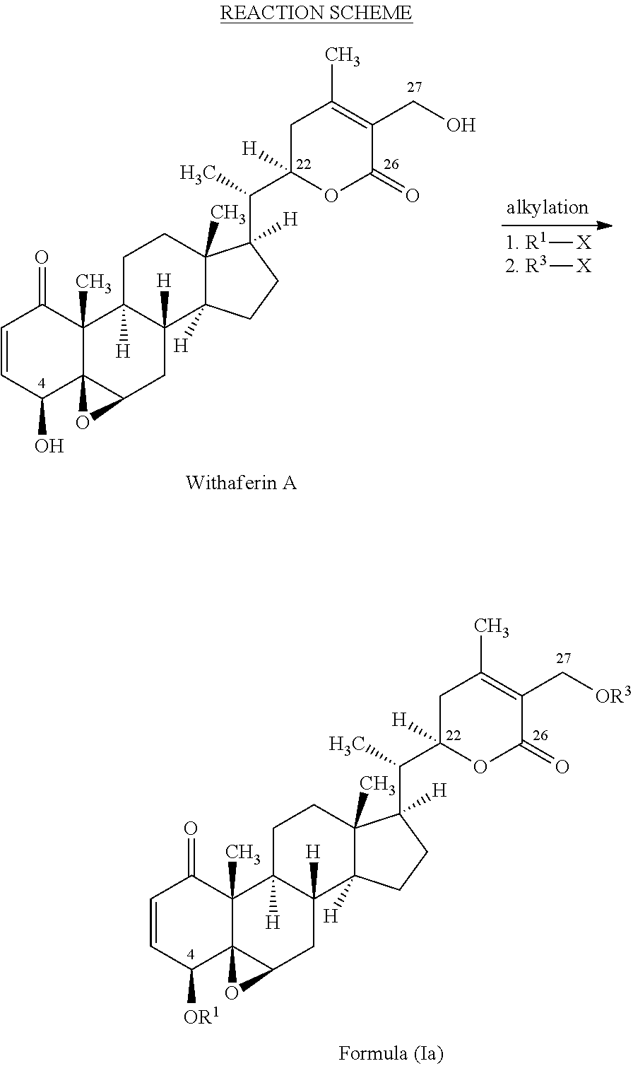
[R1][X].[R3][X].C1=CC(O)C23C(C)(C1=O)C1([H])C([H])(CC2O3)C2([H])C(C)(CC1)C(C(C)C1([H])OC(=O)C(CO)=C(C)C1)([H])CC2.C1=CC([OR1])C23C(C)(C1=O)C1([H])C([H])(CC2O3)C2([H])C(C)(CC1)C(C(C)C1([H])OC(=O)C(C[OR3])=C(C)C1)([H])CC2
